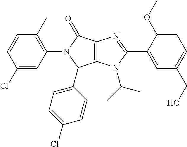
C12=C(N(C(C)C)C(C3=CC(CO)=CC=C3OC)=N1)C(C1=CC=C(Cl)C=C1)N(C1=C(C)C=CC(Cl)=C1)C2=O
